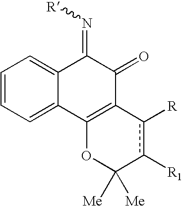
C1=CC=C2C(=C1)C(=N[R])C(=O)C1=C2OC([Me])([Me])c([R1])c1[R]
